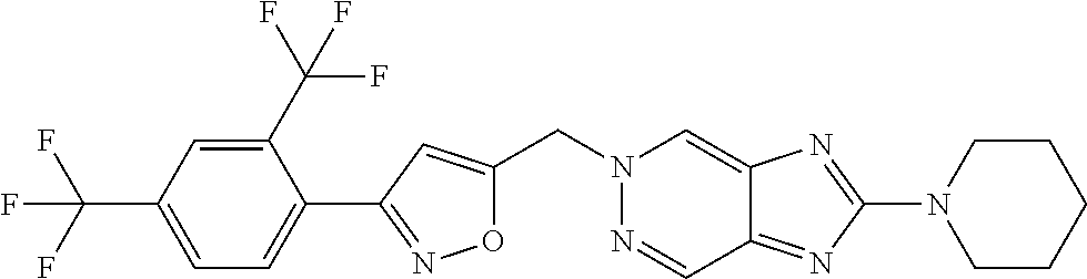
O1C(CN2N=CC3=NC(N4CCCCC4)=NC3=C2)=CC(C2=CC=C(C(F)(F)F)C=C2C(F)(F)F)=N1
